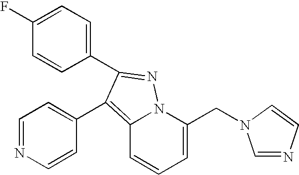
C1(F)=CC=C(C2=NN3C(=C2C2=CC=NC=C2)C=CC=C3CN2C=NC=C2)C=C1
